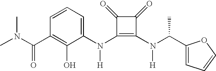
C(C1=C(O)C(N(C2=C(N([H])C(C3=CC=CO3)C)C(=O)C2=O)[H])=CC=C1)(=O)N(C)C
